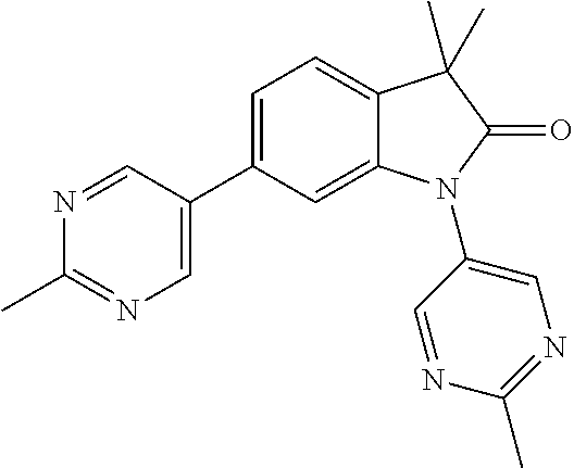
C12=CC(C3=CN=C(C)N=C3)=CC=C1C(C)(C)C(=O)N2C1=CN=C(C)N=C1
